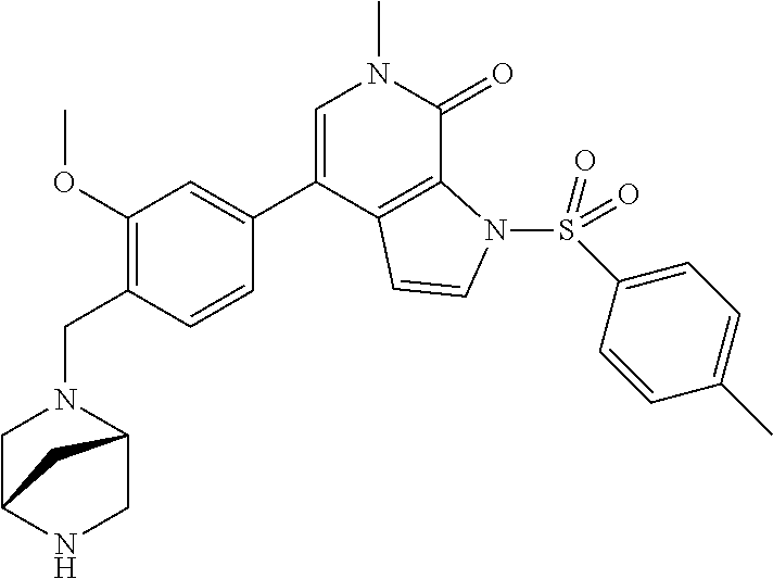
C1=C(C2=CC(OC)=C(CN3C4CNC(C3)C4)C=C2)C2=C(C(=O)N1C)N(S(=O)(=O)C1=CC=C(C)C=C1)C=C2
